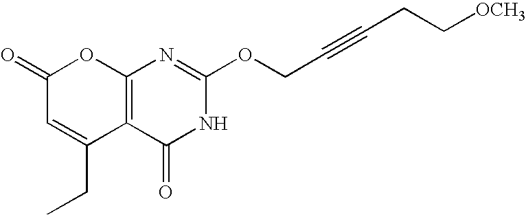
C12=C(C(=O)NC(OCC#CCC[OCH3])=N1)C(CC)=CC(=O)O2
